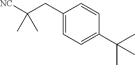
C1(CC([NC])(C)C)=CC=C(C(C)(C)C)C=C1
